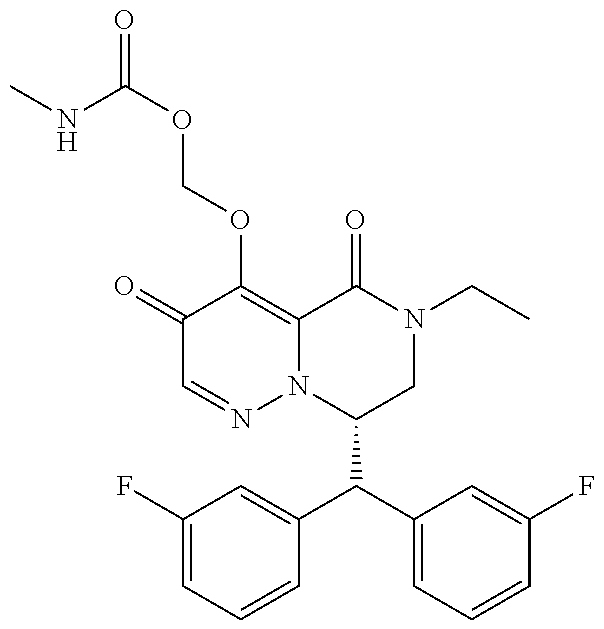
C1(C(C2=CC=CC(F)=C2)C2=CC(F)=CC=C2)CN(CC)C(=O)C2=C(OCOC(=O)NC)C(=O)C=NN12
